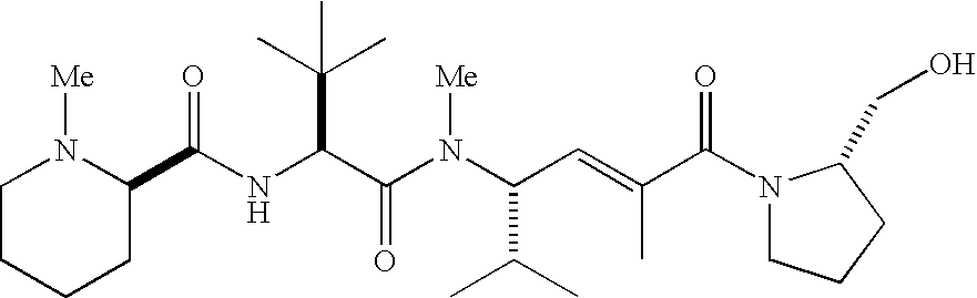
N(C(C(N(C(C(C)C)C=C(C(N1CCCC1CO)=O)C)[Me])=O)C(C)(C)C)C(=O)C1N([Me])CCCC1
